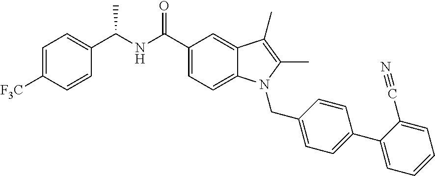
C1=C([F3C])C=CC(C(NC(C2=CC=C3C(=C2)C(C)=C(C)N3CC2=CC=C(C3=CC=CC=C3C#N)C=C2)=O)C)=C1
